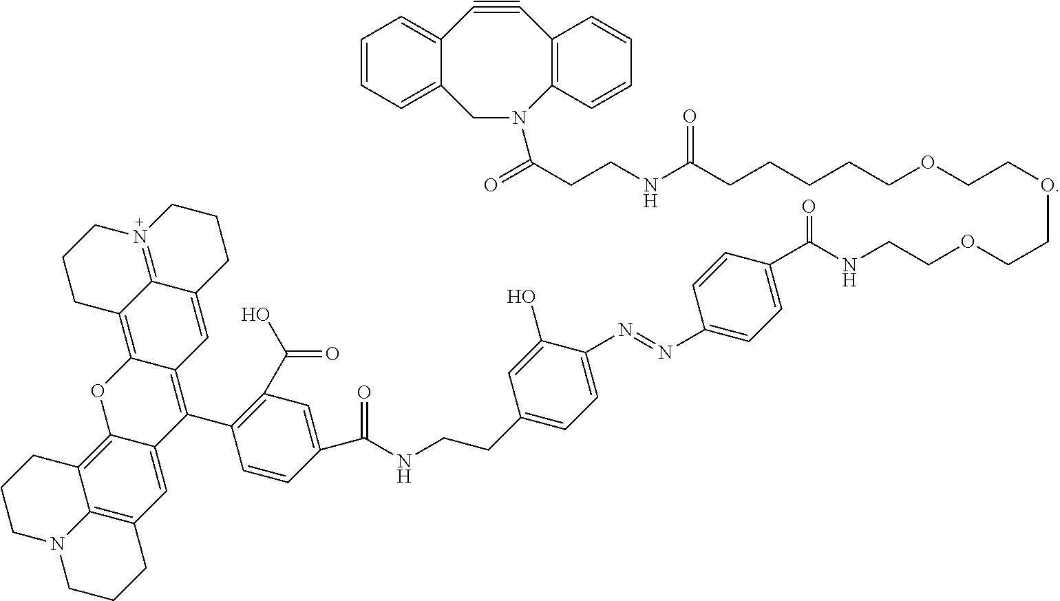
C1(C(NCCC2=CC=C(N=NC3=CC=C(C(NCCOCCOCCOCCCCCC(NCCC(=O)N4CC5=CC=CC=C5C#CC5=C4C=CC=C5)=O)=O)C=C3)C(O)=C2)=O)=CC(C(O)=O)=C(C2=C3C(=C4C5=N(CCCC5=C3)CCC4)OC3=C4C5=C(C=C23)CCCN5CCC4)C=C1
